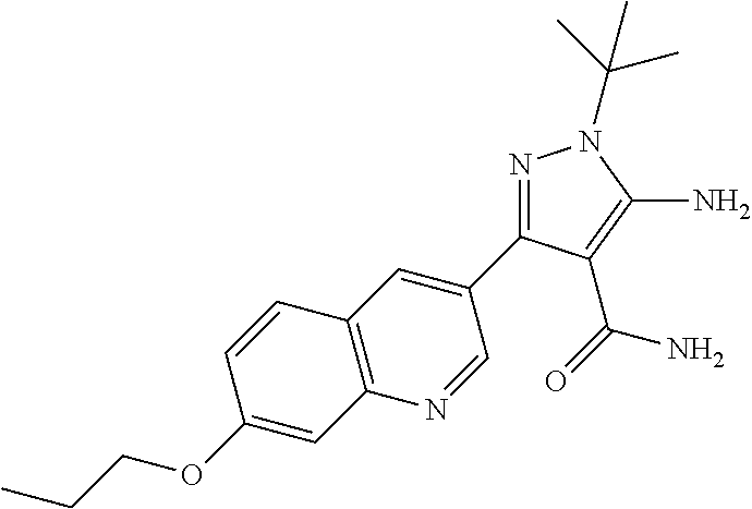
N1=C(C2=CC3=C(N=C2)C=C(OCCC)C=C3)C(C(=O)N)=C(N)N1C(C)(C)C
